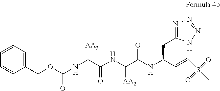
C1(COC(=O)NC([AA3])C(NC(C(NC(CC2=NN=NN2)C=CS(C)(=O)=O)=O)[AA2])=O)=CC=CC=C1
